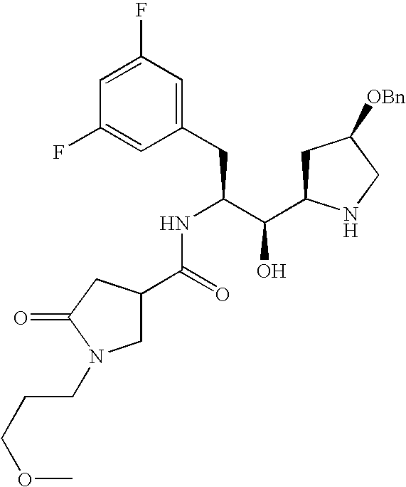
C1(F)=CC(F)=CC(CC(C(C2CC([OBn])CN2)O)NC(C2CN(CCCOC)C(=O)C2)=O)=C1
